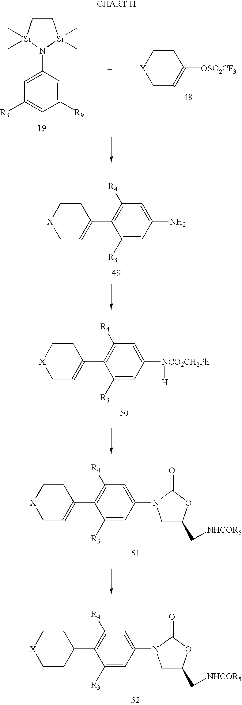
C1(N2[Si](C)(C)CC[Si]2(C)C)=CC([R3])=CC([R9])=C1.[X]1CC=C([OSO2CF3])CC1.[X]1CC=C(C2=C([R4])C=C(N)C=C2[R3])CC1.[X]1CC=C(C2=C([R4])C=C([NCO2CH2Ph][H])C=C2[R3])CC1.[X]1CC=C(C2=C([R4])C=C(N3CC(C[NHCOR5])OC3=O)C=C2[R3])CC1.[X]1CCC(C2=C([R4])C=C(N3CC(C[NHCOR5])OC3=O)C=C2[R3])CC1
